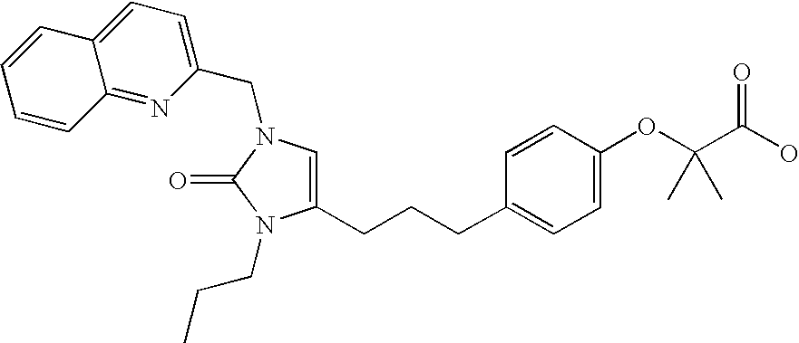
C12=NC(CN3C=C(CCCC4=CC=C(OC(C(O)=O)(C)C)C=C4)N(CCC)C3=O)=CC=C1C=CC=C2
